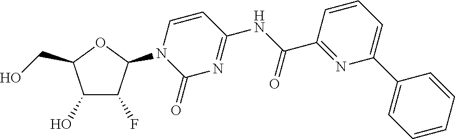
C1(O)C(F)C(N2C(=O)N=C(NC(C3=NC(C4=CC=CC=C4)=CC=C3)=O)C=C2)OC1CO
